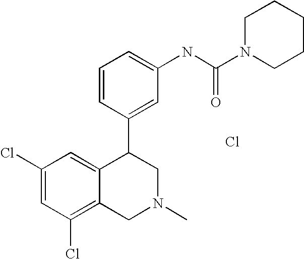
C1(Cl)=CC(Cl)=C2C(=C1)C(C1=CC(NC(=O)N3CCCCC3)=CC=C1)CN(C)C2.Cl
